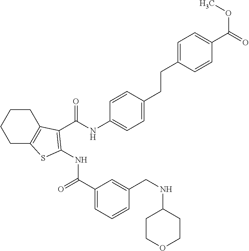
C1C2=C(CCC1)C(C(NC1=CC=C(CCC3=CC=C(C(=O)OC)C=C3)C=C1)=O)=C(NC(=O)C1=CC=CC(CNC3CCOCC3)=C1)S2
